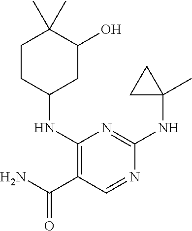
C1CC(NC2=C(C(N)=O)C=NC(NC3(C)CC3)=N2)CC(O)C1(C)C
